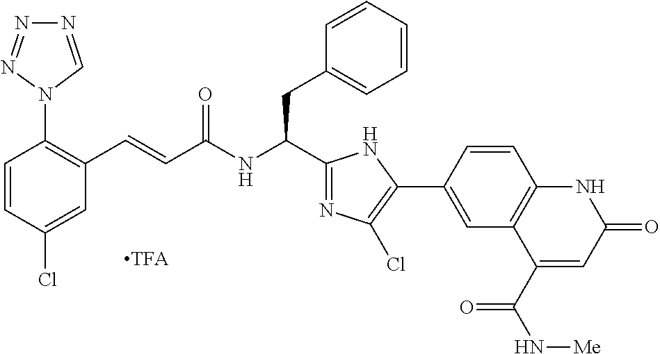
C1(Cl)=CC(C=CC(NC(CC2=CC=CC=C2)C2=NC(Cl)=C(C3=CC4=C(C=C3)NC(=O)C=C4C(N[Me])=O)N2)=O)=C(N2C=NN=N2)C=C1
